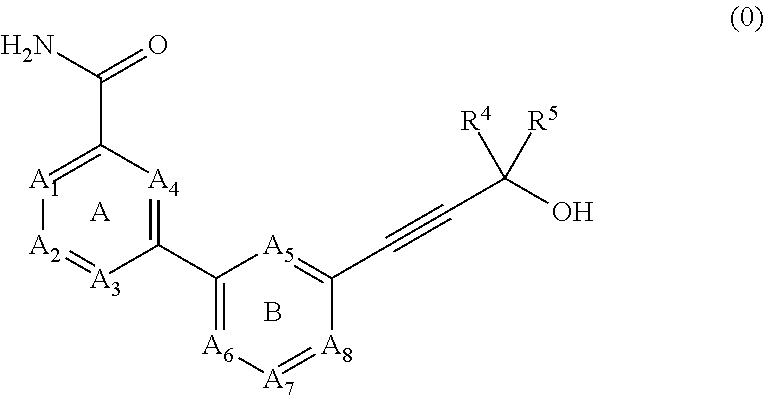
C1(C2=[A6][A7]=[A8]C(C#CC(O)([R4])[R5])=[A5]2)=[A4]C(C(N)=O)=[A1][A2]=[A3]1.[A].B
